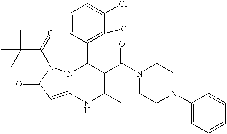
C1=CC(C2N3C(=CC(=O)N3C(C(C)(C)C)=O)NC(C)=C2C(N2CCN(C3=CC=CC=C3)CC2)=O)=C(Cl)C(Cl)=C1
